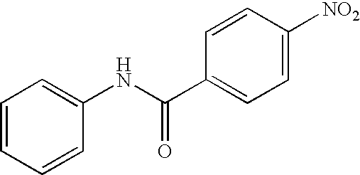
C1=CC=CC(NC(C2=CC=C([NO2])C=C2)=O)=C1
